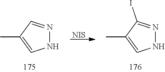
CC1=CNN=C1.[NIS].CC1=CNN=C1I
